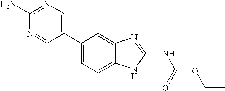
C1(C2=CN=C(N)N=C2)=CC=C2C(=C1)N=C(NC(=O)OCC)N2
